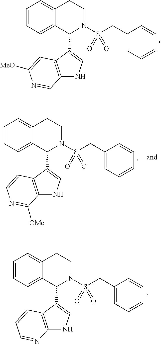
C12=C(C(C3N(S(CC4=CC=CC=C4)(=O)=O)CCC4=CC=CC=C34)=CN1)C=C([MeO])N=C2.C12=C(C(C3N(S(CC4=CC=CC=C4)(=O)=O)CCC4=CC=CC=C34)=CN1)C=CN=C2[OMe].C12=C(C(C3N(S(CC4=CC=CC=C4)(=O)=O)CCC4=CC=CC=C34)=CN1)C=CC=N2
